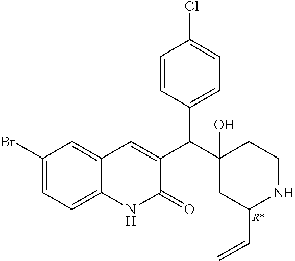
C1(Br)=CC=C2C(=C1)C=C(C(C1(O)CC(C=C)NCC1)C1=CC=C(Cl)C=C1)C(=O)N2.[R*]
